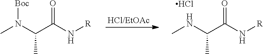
[HCl/EtOAc].[Boc]N(C(C(N[R])=O)C)C.N(C(C(N[R])=O)C)C.Cl
